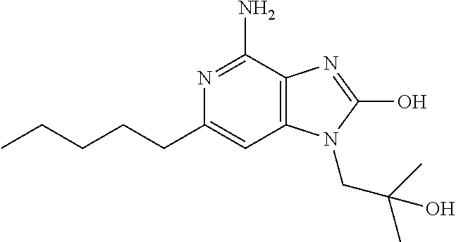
N1=C(N)C2=C(C=C1CCCCC)N(CC(C)(C)O)C(O)=N2
